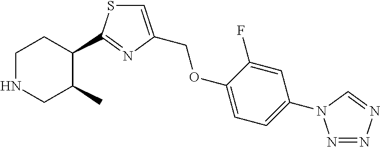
C1=C(COC2=CC=C(N3N=NN=C3)C=C2F)N=C(C2C(C)CNCC2)S1
